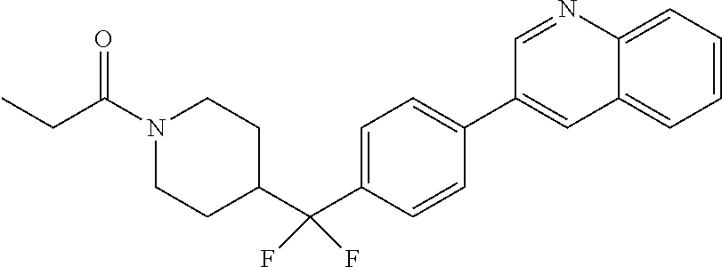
N1(C(CC)=O)CCC(C(C2=CC=C(C3=CC4=CC=CC=C4N=C3)C=C2)(F)F)CC1
